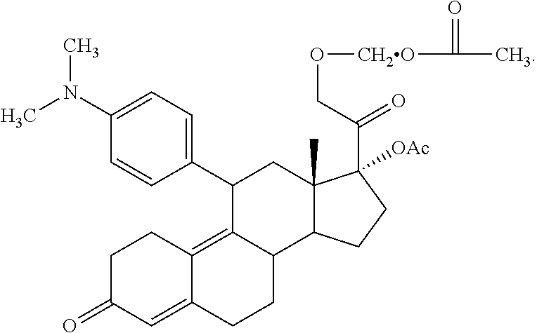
C1=C(N(C)C)C=CC(C2C3=C4C(=CC(=O)CC4)CCC3C3C(C)(C2)C(C(CO[CH2O]C(=O)C)=O)([OAc])CC3)=C1
